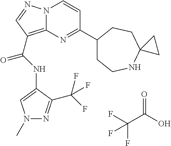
N12C(=C(C(NC3=CN(C)N=C3C(F)(F)F)=O)C=N1)N=C(C1CCNC3(CC1)CC3)C=C2.FC(C(O)=O)(F)F
